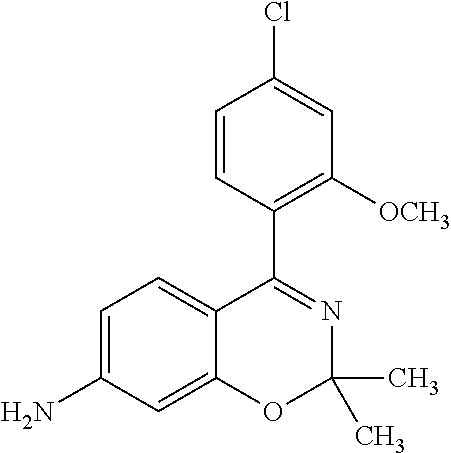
C1=CC(C2=NC(C)(C)OC3=CC(N)=CC=C23)=C([OCH3])C=C1Cl
